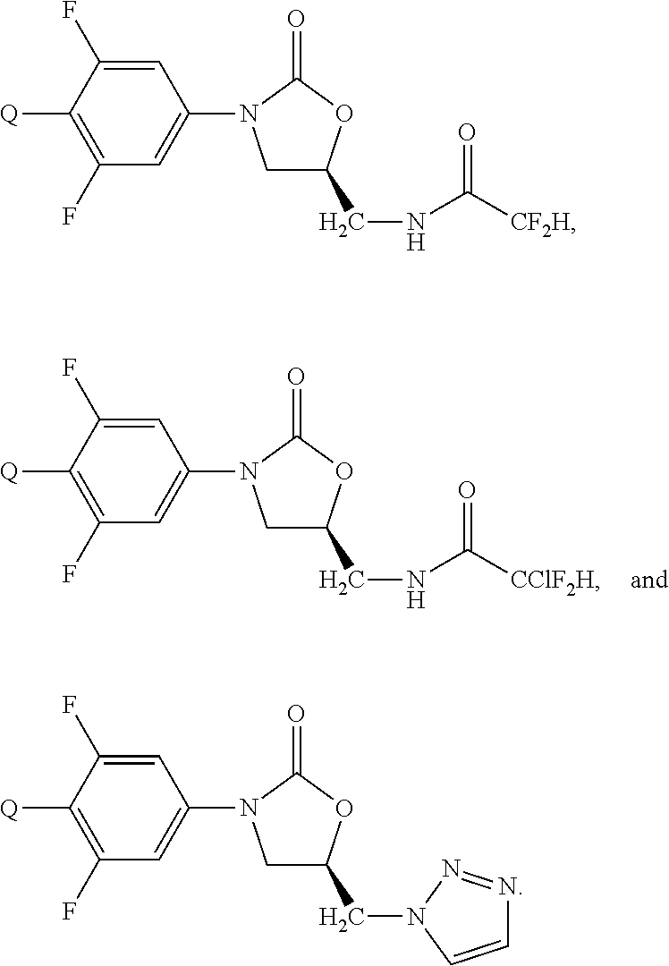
C1([Q])=C(F)C=C(N2C(=O)OC(CNC([CF2H])=O)C2)C=C1F.C1([Q])=C(F)C=C(N2C(=O)OC(CN3C=CN=N3)C2)C=C1F.C1([Q])=C(F)C=C(N2C(=O)OC(CNC([CClF2H])=O)C2)C=C1F
